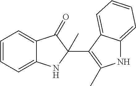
C1=CC=C2C(=C1)C(=O)C(C1=C(C)NC3=CC=CC=C13)(C)N2
